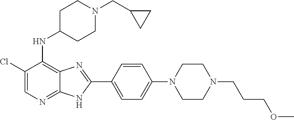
ClC1=CN=C2C(=C1NC1CCN(CC3CC3)CC1)N=C(C1=CC=C(N3CCN(CCCOC)CC3)C=C1)N2
